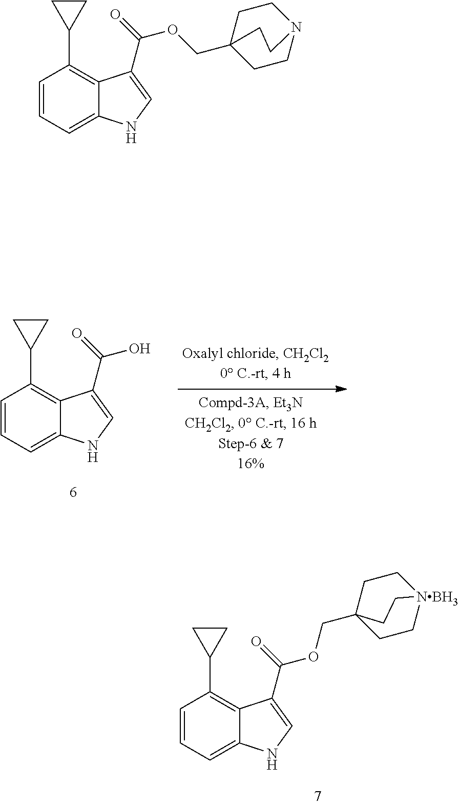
C1=CC=C2C(=C1C1CC1)C(C(=O)OCC13CC[NBH3](CC1)CC3)=CN2.C1=CC=C2C(=C1C1CC1)C(C(=O)OCC13CCN(CC1)CC3)=CN2.C1=CC=C2C(=C1C1CC1)C(C(=O)O)=CN2
